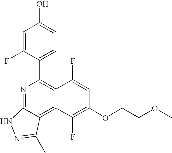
N1=C2C(=C3C(=C1C1=CC=C(O)C=C1F)C(F)=CC(OCCOC)=C3F)C(C)=NN2
